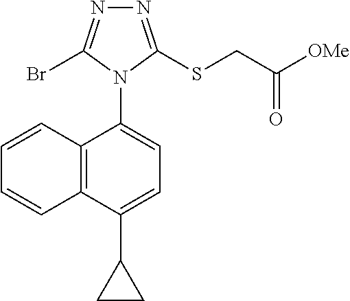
C12=C(C(C3CC3)=CC=C1N1C(SCC([OMe])=O)=NN=C1Br)C=CC=C2
